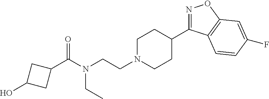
N1=C(C2CCN(CCN(C(C3CC(O)C3)=O)CC)CC2)C2=C(O1)C=C(F)C=C2
